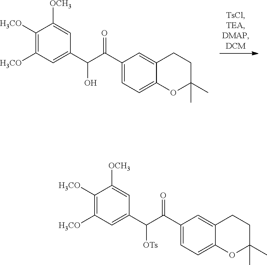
C1([H3CO])=C([H3CO])C=C(C(C(C2=CC=C3C(=C2)CCC(C)(C)O3)=O)O)C=C1[OCH3].C1([H3CO])=C([H3CO])C=C(C(C(C2=CC=C3C(=C2)CCC(C)(C)O3)=O)[OTs])C=C1[OCH3]
